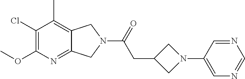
C1(Cl)=C(OC)N=C2C(=C1C)CN(C(=O)CC1CN(C3=CN=CN=C3)C1)C2
